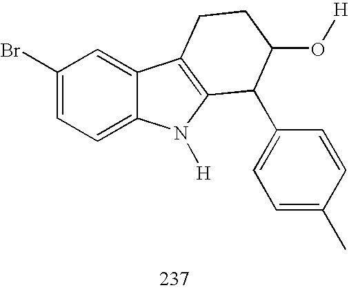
C1(Br)=CC=C2C(=C1)C1=C(N2[H])C(C2=CC=C(C)C=C2)C(O[H])CC1
